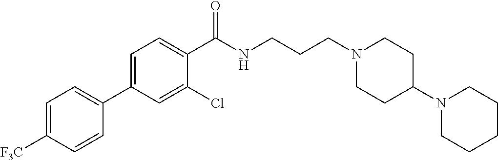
C1(C2=CC=C([F3C])C=C2)=CC=C(C(NCCCN2CCC(N3CCCCC3)CC2)=O)C(Cl)=C1
